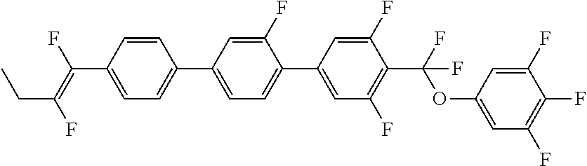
C1=CC(C2=CC=C(C3=CC(F)=C(C(OC4=CC(F)=C(F)C(F)=C4)(F)F)C(F)=C3)C(F)=C2)=CC=C1C(=C(F)CC)F
